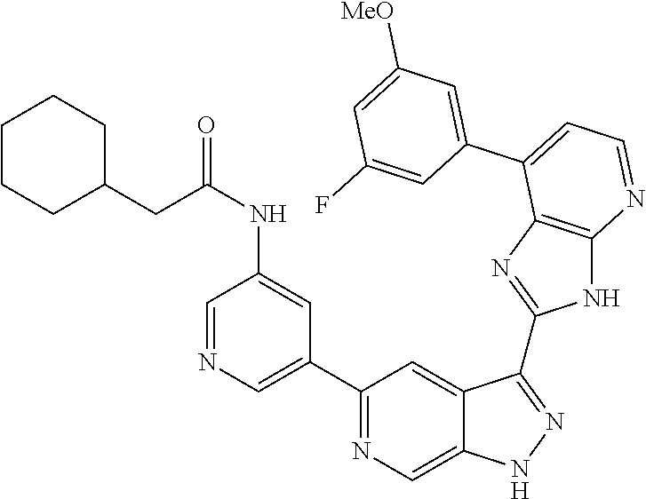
C1(C2=NC=C3C(=C2)C(C2=NC4=C(N2)N=CC=C4C2=CC([MeO])=CC(F)=C2)=NN3)=CN=CC(NC(CC2CCCCC2)=O)=C1
